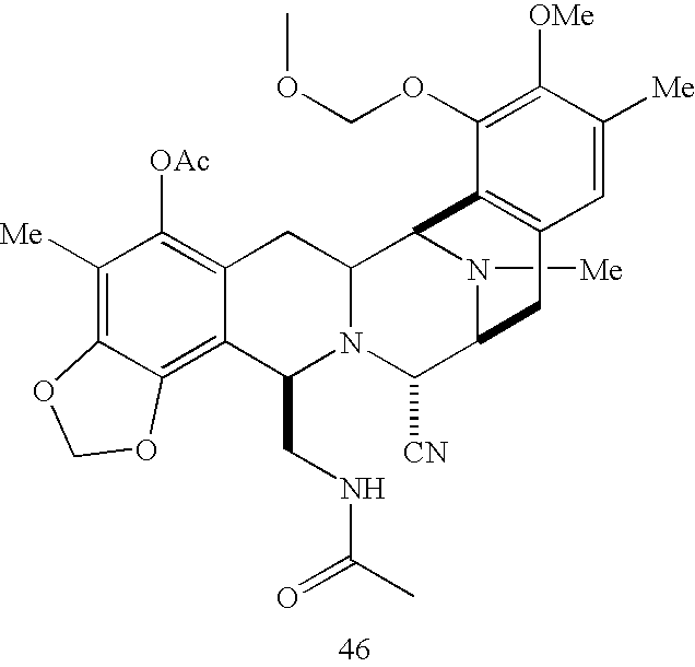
N1([Me])C2C([CN])N3C(CNC(C)=O)C4=C5C(=C([Me])C([OAc])=C4CC3C1C1=C(C2)C=C([Me])C([OMe])=C1OCOC)OCO5
